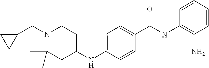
C1=CC=CC(N)=C1NC(C1=CC=C(NC2CCN(CC3CC3)C(C)(C)C2)C=C1)=O
